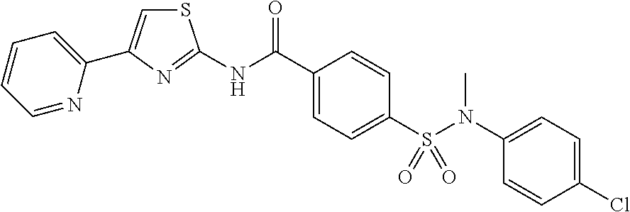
C1=NC(C2=CSC(NC(C3=CC=C(S(N(C4=CC=C(Cl)C=C4)C)(=O)=O)C=C3)=O)=N2)=CC=C1
